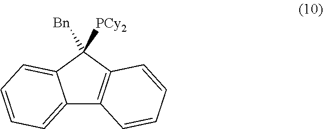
C12=CC=CC=C1C([Bn])([PCy2])C1=C2C=CC=C1
